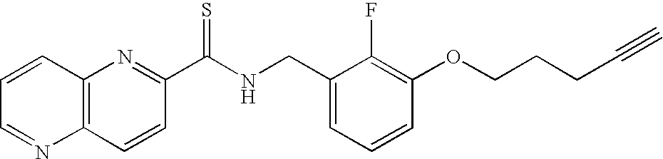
C12=C(N=C(C(NCC3=CC=CC(OCCCC#C)=C3F)=S)C=C1)C=CC=N2
